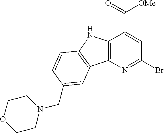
C12=C(N=C(Br)C=C1C(=O)[OMe])C1=C(N2)C=CC(CN2CCOCC2)=C1
